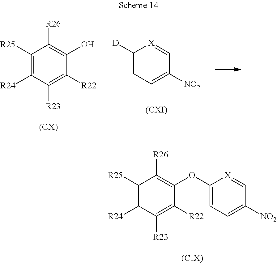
C1([R25])=C([R24])C([R23])=C([R22])C(O)=C1[R26].[(CX)].[D]C1=CC=C([NO2])C=[X]1.[(CXI)].C1([R25])=C([R24])C([R23])=C([R22])C(OC2=CC=C([NO2])C=[X]2)=C1[R26].[(CIX)]
